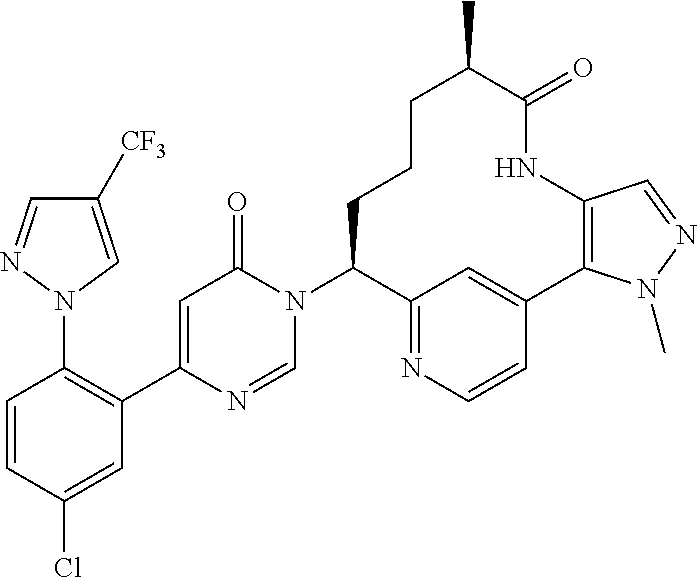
C1=CC(Cl)=CC(C2=CC(=O)N(C3C4=NC=CC(=C4)C4=C(NC(=O)C(C)CCC3)C=NN4C)C=N2)=C1N1C=C([CF3])C=N1
